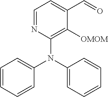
N1=CC=C(C=O)C([OMOM])=C1N(C1=CC=CC=C1)C1=CC=CC=C1
